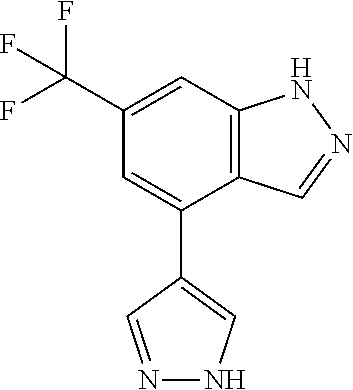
C1(C(F)(F)F)=CC2=C(C(C3=CNN=C3)=C1)C=NN2
